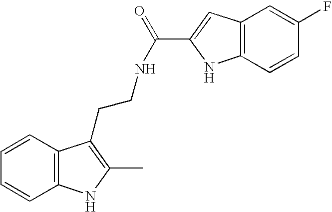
C1=CC2=C(C=C1)NC(C)=C2CCNC(=O)C1=CC2=C(C=CC(F)=C2)N1
